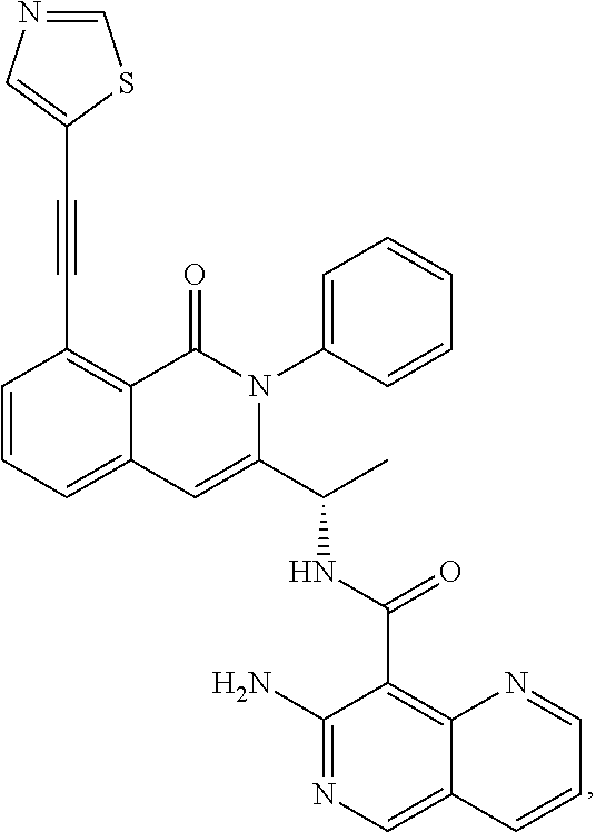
C1=CC=C2C(=C1C#CC1=CN=CS1)C(=O)N(C1=CC=CC=C1)C(C(C)NC(=O)C1=C3C(=CN=C1N)C=CC=N3)=C2
